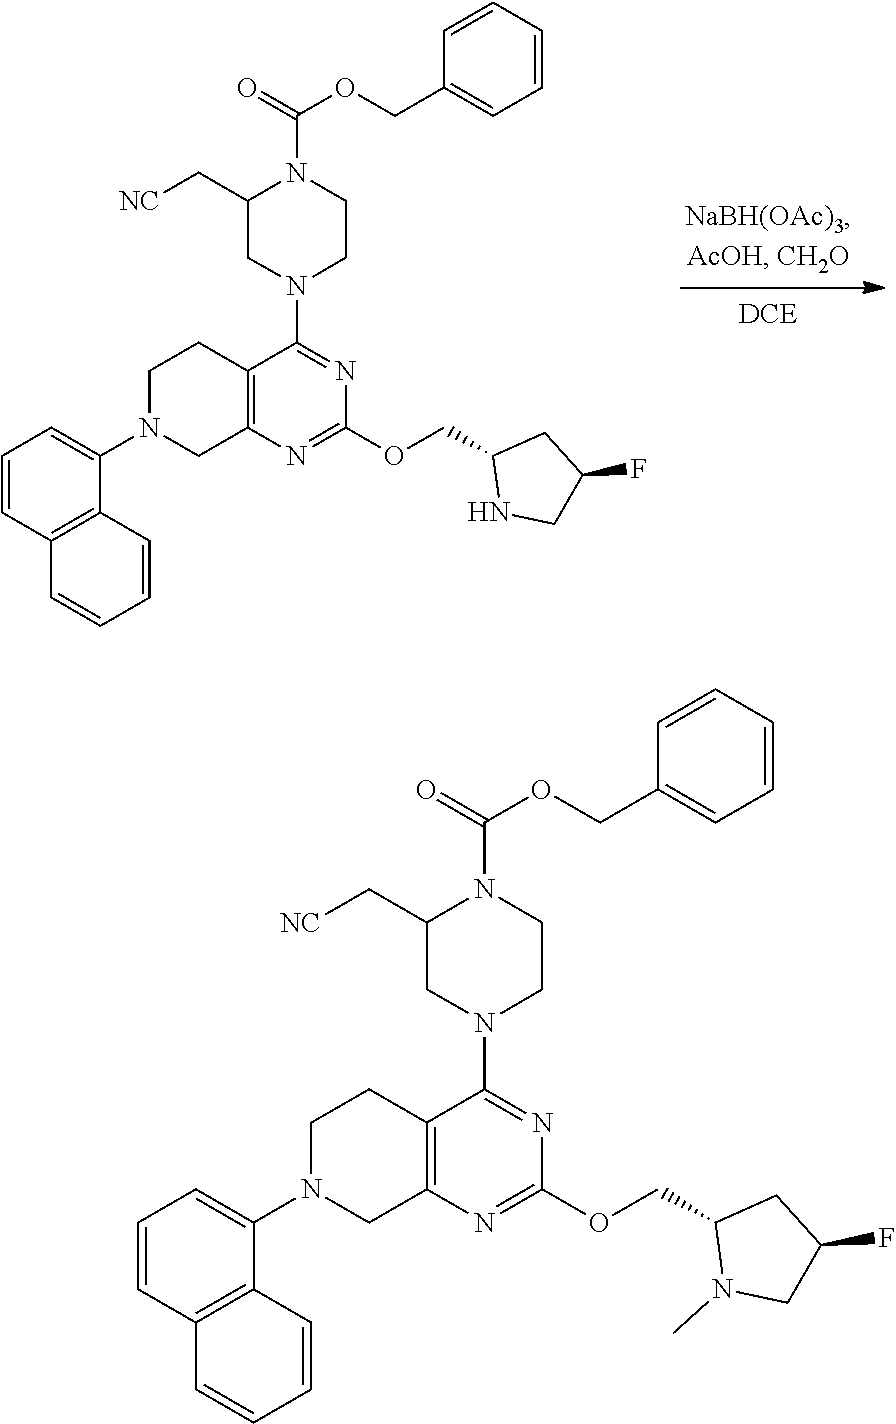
C12=C(N=C(OCC3NCC(F)C3)N=C1N1CCN(C(=O)OCC3=CC=CC=C3)C(C[NC])C1)CN(C1=CC=CC3=C1C=CC=C3)CC2.C12=C(N=C(OCC3N(C)CC(F)C3)N=C1N1CCN(C(=O)OCC3=CC=CC=C3)C(C[NC])C1)CN(C1=CC=CC3=C1C=CC=C3)CC2
